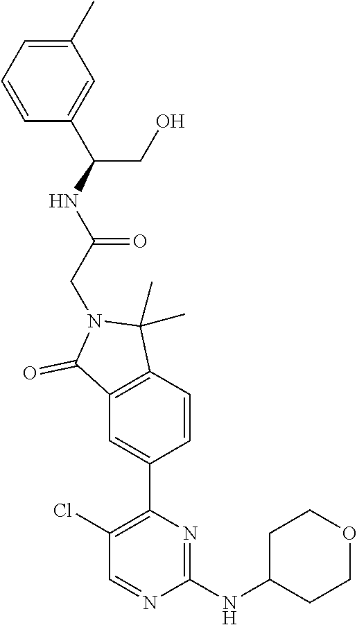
C1=CC=C(C)C=C1C(NC(CN1C(=O)C2=C(C1(C)C)C=CC(C1=C(Cl)C=NC(NC3CCOCC3)=N1)=C2)=O)CO
